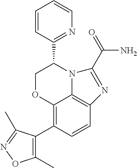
C12=C(C3=C(C)ON=C3C)C=CC3=C1N(C(C1=NC=CC=C1)CO2)C(C(=O)N)=N3
